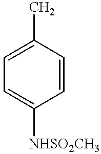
C1(C)=CC=C([NHSO2CH3])C=C1
